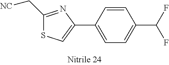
C1(C[NC])=NC(C2=CC=C(C(F)F)C=C2)=CS1
